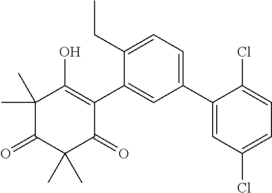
C1(C2=CC(Cl)=CC=C2Cl)=CC=C(CC)C(C2=C(O)C(C)(C)C(=O)C(C)(C)C2=O)=C1
